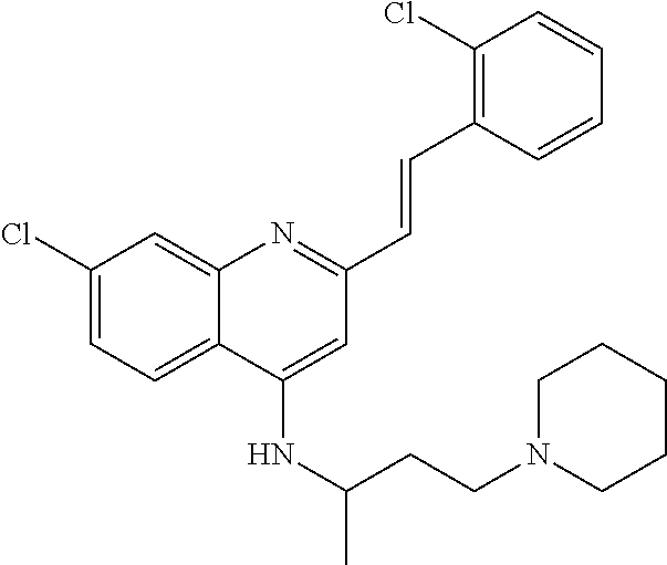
C1(Cl)=CC=C2C(=C1)N=C(C=CC1=C(Cl)C=CC=C1)C=C2NC(C)CCN1CCCCC1
